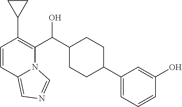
C1=CC(O)=CC(C2CCC(C(C3=C(C4CC4)C=CC4=CN=CN34)O)CC2)=C1
